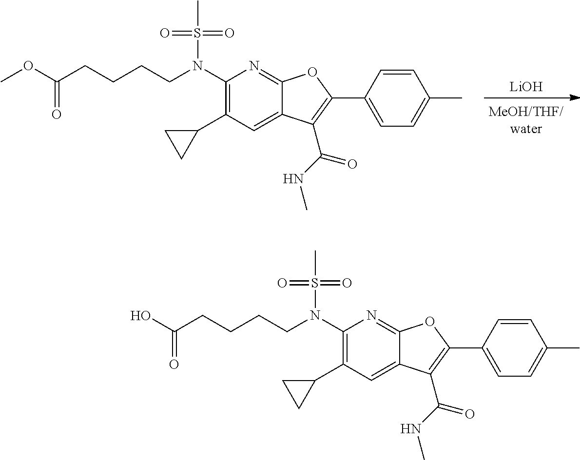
[LiOH].C1(N(S(=O)(=O)C)CCCCC(OC)=O)=C(C2CC2)C=C2C(=N1)OC(C1=CC=C(C)C=C1)=C2C(NC)=O.C1(N(S(=O)(=O)C)CCCCC(O)=O)=C(C2CC2)C=C2C(=N1)OC(C1=CC=C(C)C=C1)=C2C(NC)=O
